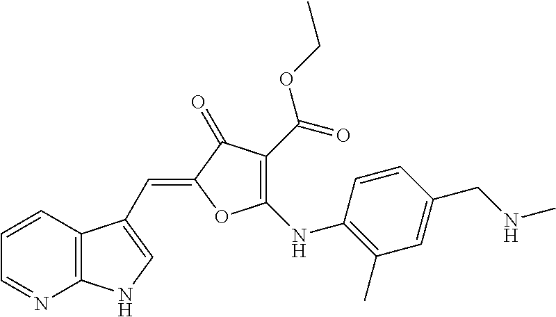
C1=CC2=C(N=C1)NC=C2C=C1C(=O)C(C(=O)OCC)=C(NC2=C(C)C=C(CNC)C=C2)O1
